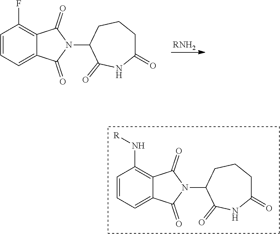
C12=CC=CC(F)=C1C(=O)N(C1C(=O)NC(=O)CCC1)C2=O.[RNH2].N1(C2C(=O)NC(=O)CCC2)C(=O)C2=CC=CC(N[R])=C2C1=O
